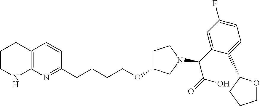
C1CNC2=C(C1)C=CC(CCCCOC1CCN(C(C3=CC(F)=CC=C3C3OCCC3)C(=O)O)C1)=N2
